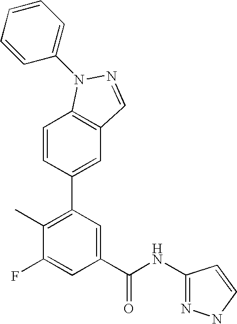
C1=CC(C2=C(C)C(F)=CC(C(NC3=NNC=C3)=O)=C2)=CC2=C1N(C1=CC=CC=C1)N=C2
